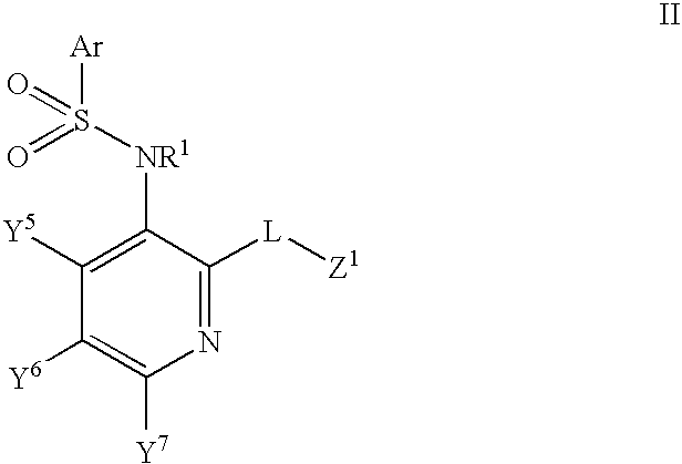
C1([Y5])=C([NR1]S([Ar])(=O)=O)C([L][Z1])=NC([Y7])=C1[Y6]
